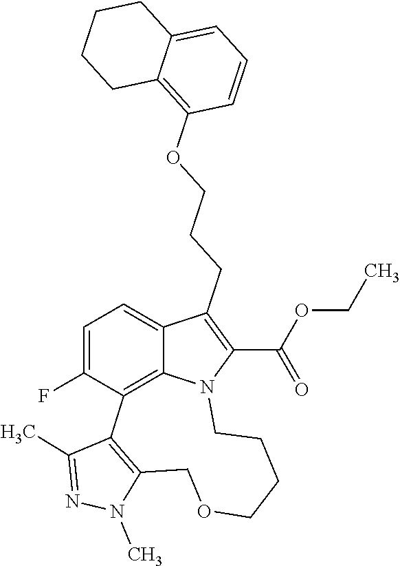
N1(C)C2=C(C(C)=N1)C1=C3C(=CC=C1F)C(CCCOC1=C4C(=CC=C1)CCCC4)=C(C(OCC)=O)N3CCCCOC2
